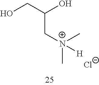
OCC(O)C[N+](C)([H])C.[Cl-]
